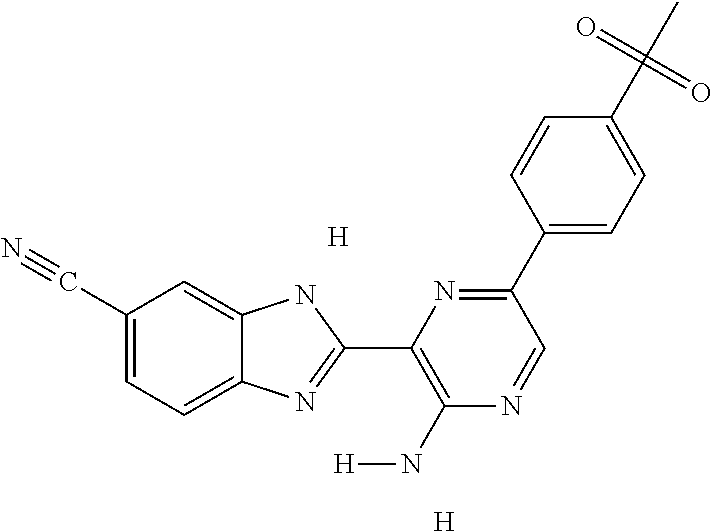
C1(C#N)=CC=C2C(=C1)NC(C1=C(N[H])N=CC(C3=CC=C(C(C)(=O)=O)C=C3)=N1)=N2.[H].[H]
